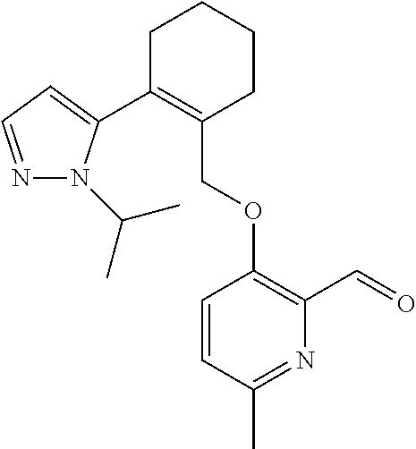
C1C(C2=CC=NN2C(C)C)=C(COC2=C(C=O)N=C(C)C=C2)CCC1
